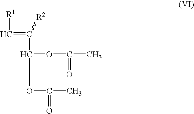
C([R1])=C(C(OC(C)=O)OC(C)=O)[R2]
